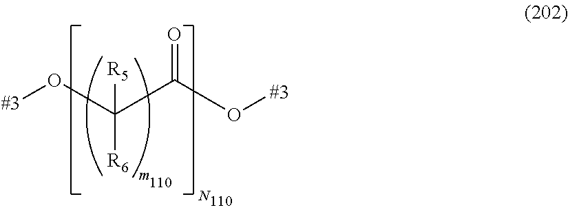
[#3]OC(C(O[#3])=O)([R5])[R6]
